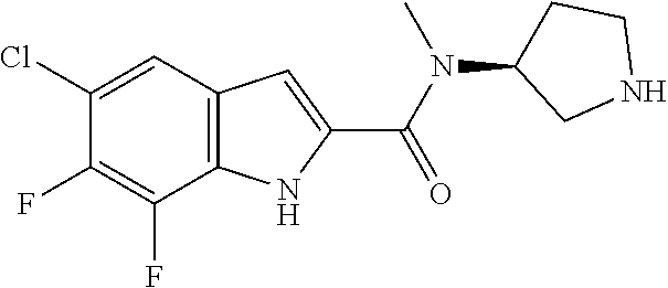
C12=C(C=C(Cl)C(F)=C1F)C=C(C(N(C)C1CCNC1)=O)N2
